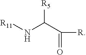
[R11]NC([R5])C(=O)[R]
